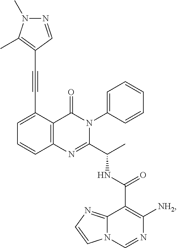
C1=C(C#CC2=C(C)N(C)N=C2)C2=C(C=C1)N=C(C(C)NC(C1=C([NH2])N=CN3C1=NC=C3)=O)N(C1=CC=CC=C1)C2=O
